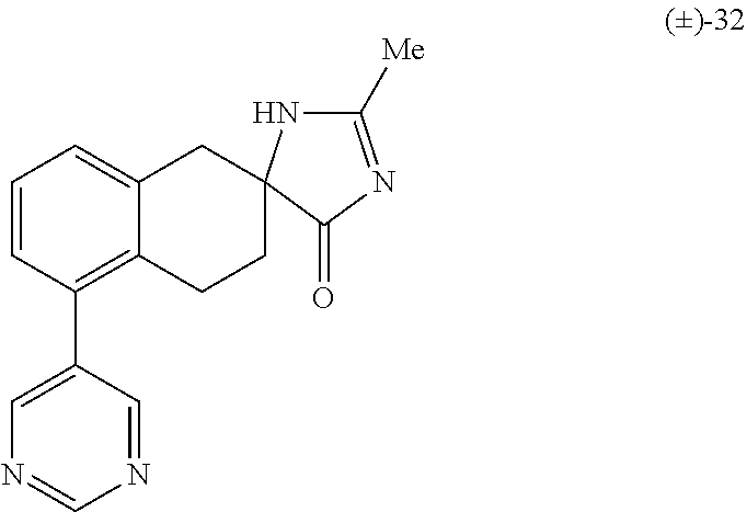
C1=C2C(=C(C3=CN=CN=C3)C=C1)CCC1(C2)NC([Me])=NC1=O
